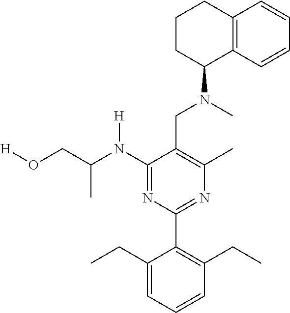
C1(N([H])C(CO[H])C)=NC(C2=C(CC)C=CC=C2CC)=NC(C)=C1CN(C)C1C2=C(CCC1)C=CC=C2
